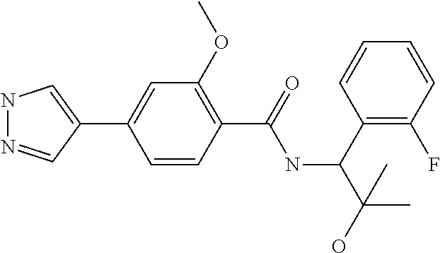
C1(C2=CNN=C2)=CC(OC)=C(C(=O)NC(C2=C(F)C=CC=C2)C(C)(O)C)C=C1
